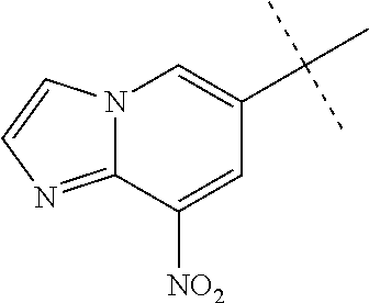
N12C(=NC=C1)C([NO2])=CC(C(C)(C)C)=C2
